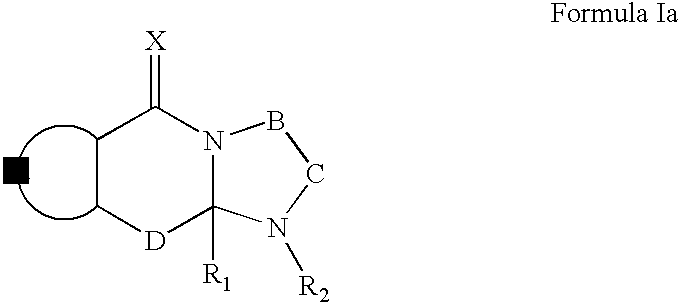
C1C[D]C2([R1])N(C1=[X])BCN2[R2]
